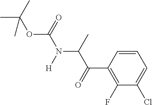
CC(C)(OC(N([H])C(C)C(=O)C1=C(F)C(Cl)=CC=C1)=O)C
